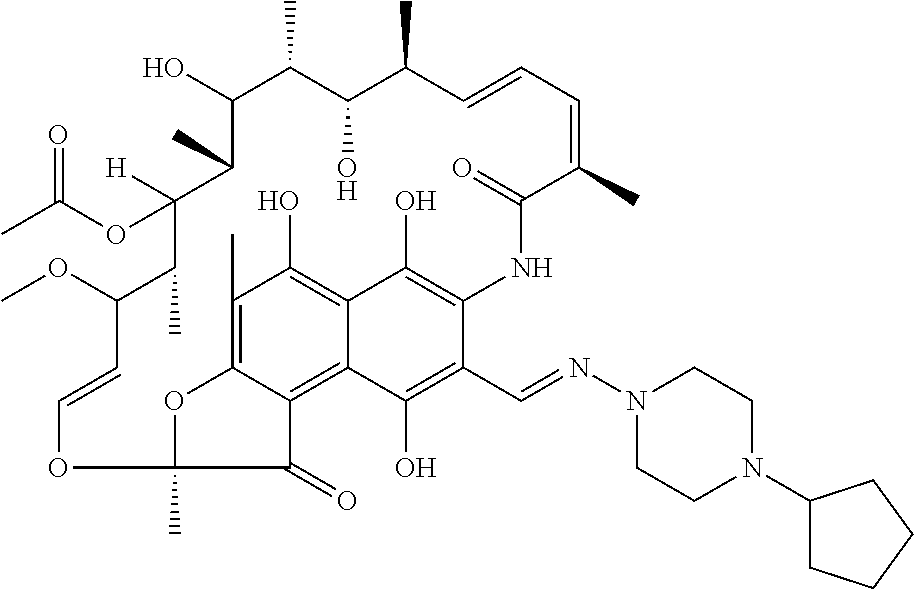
C1(C)=C2C3=C4C(=C1O)C(O)=C(C(C=NN1CCN(C5CCCC5)CC1)=C4O)NC(=O)C(C)=CC=CC(C)C(O)C(C)C(O)C(C)C(OC(C)=O)([H])C(C)C(OC)C=COC(C)(C3=O)O2
